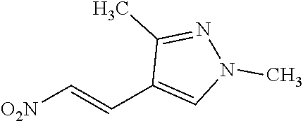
[O2N]C=CC1=CN(C)N=C1C
